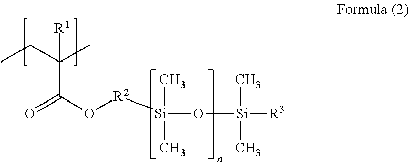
CCC(C)(C(O[R2][Si](O[Si]([R3])(C)C)(C)C)=O)[R1]
